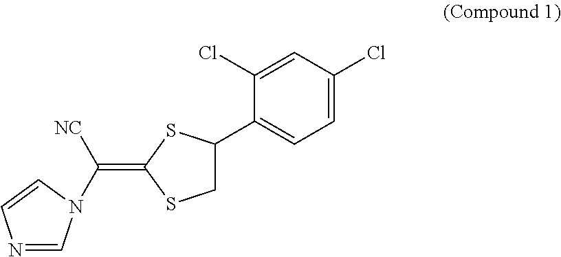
C1=NC=CN1C([NC])=C1SCC(C2=CC=C(Cl)C=C2Cl)S1
